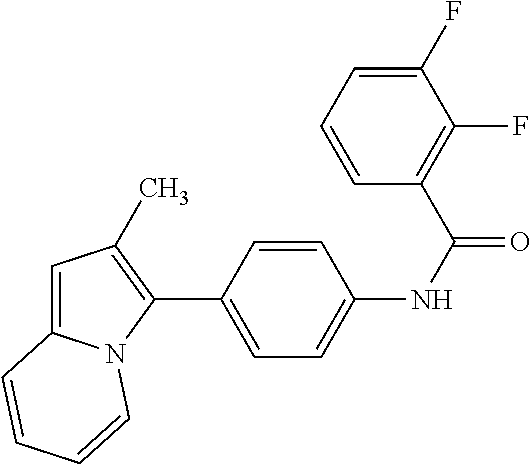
C1(C2=CC=C(NC(=O)C3=C(F)C(F)=CC=C3)C=C2)=C(C)C=C2N1C=CC=C2
